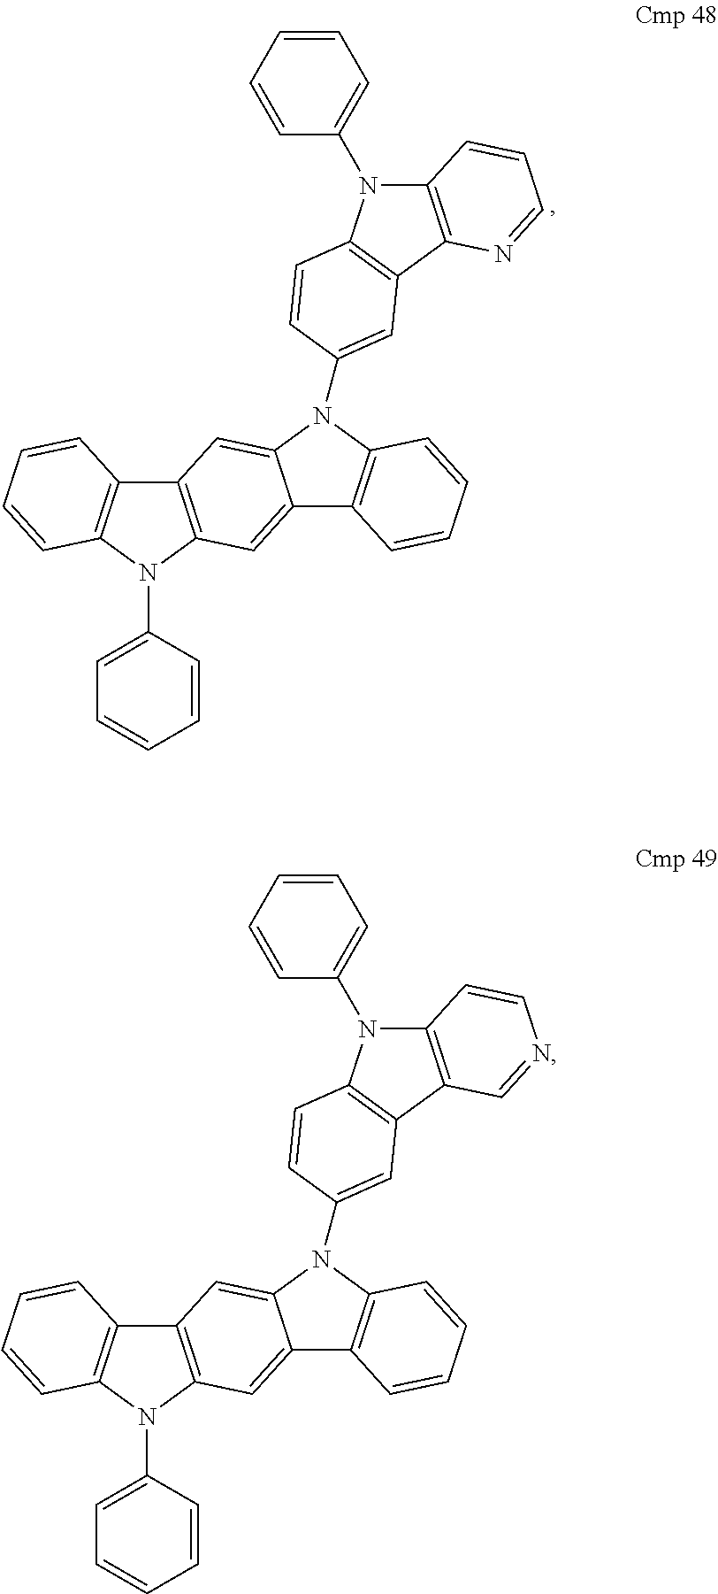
C12=C(N(C3=CC=CC=C3)C3=C1C=CC=C3)C=C1C(=C2)N(C2=CC3=C(N(C4=CC=CC=C4)C4=C3N=CC=C4)C=C2)C2=C1C=CC=C2.C12=C(N(C3=CC=CC=C3)C3=C1C=CC=C3)C=C1C(=C2)N(C2=CC3=C(N(C4=CC=CC=C4)C4=C3C=NC=C4)C=C2)C2=C1C=CC=C2
